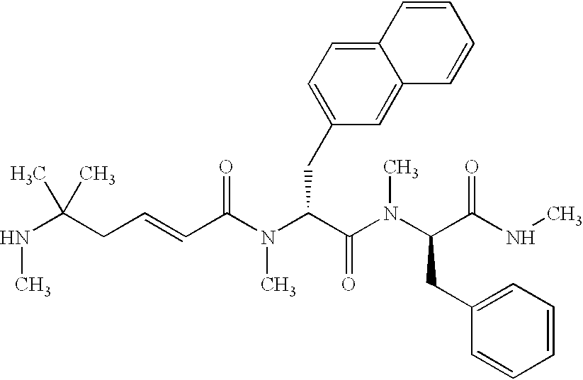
N(C(CC=CC(N(C(C(N(C(C(NC)=O)CC1=CC=CC=C1)C)=O)CC1=CC=C2C(=C1)C=CC=C2)C)=O)(C)C)C
